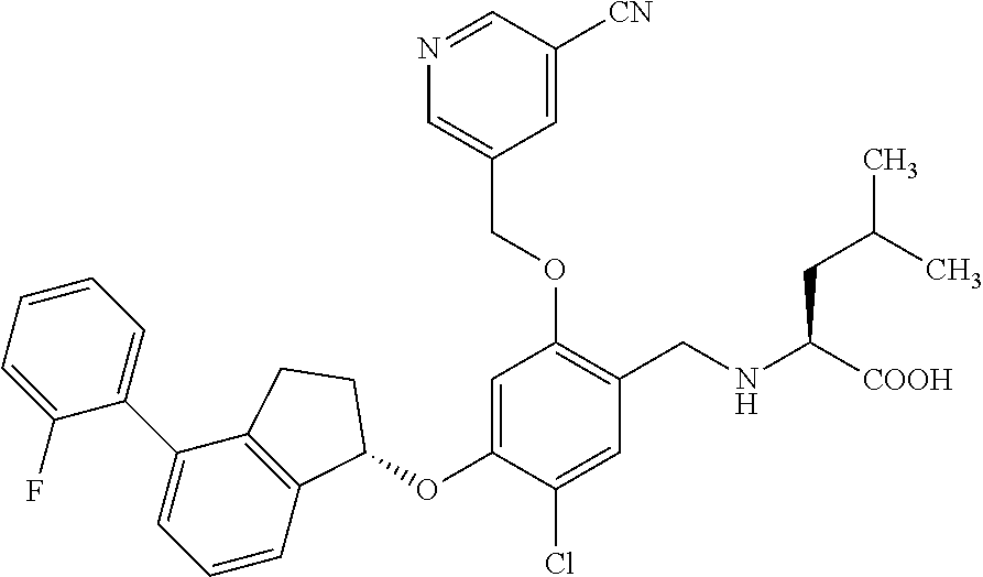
C1(F)=CC=CC=C1C1=CC=CC2=C1CCC2OC1=CC(OCC2=CN=CC([CN])=C2)=C(CNC([COOH])CC(C)C)C=C1Cl
